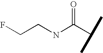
C(C(C)C)(=O)NCCF
